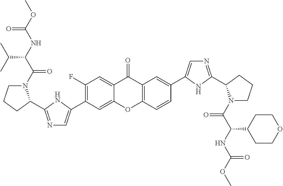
C1(F)=C(C2=CN=C(C3N(C(C(NC(OC)=O)C(C)C)=O)CCC3)N2)C=C2C(=C1)C(=O)C1=C(O2)C=CC(C2=CN=C(C3N(C(C(NC(OC)=O)C4CCOCC4)=O)CCC3)N2)=C1
